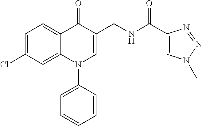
C1=C(Cl)C=C2C(=C1)C(=O)C(CNC(C1=CN(C)N=N1)=O)=CN2C1=CC=CC=C1
